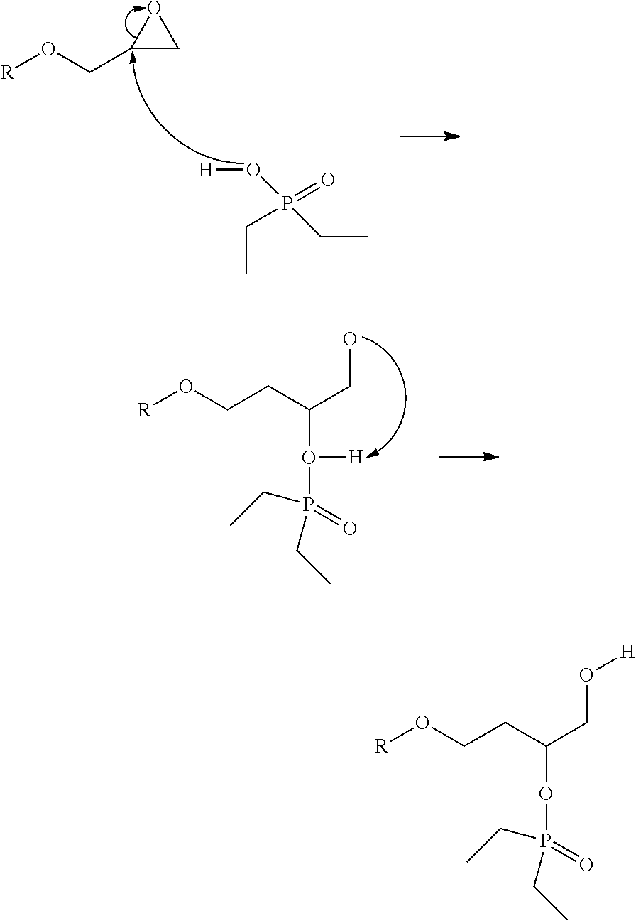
[R]OCCC(CO[H])OP(CC)(CC)=O.O1C(CO[R])C1.[H]OP(CC)(=O)CC.[R]OCCC(CO)O(P(CC)(CC)=O)[H]
